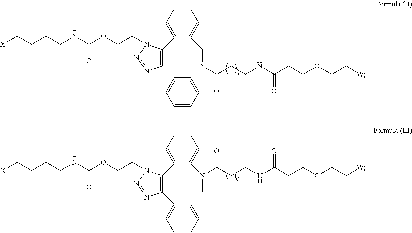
N1(CCOC(NCCCC[X])=O)N=NC2=C1C1=CC=CC=C1N(C(CCNC(CCOCC[W])=O)=O)CC1=CC=CC=C21.C12=CC=CC=C1C1=C(C3=CC=CC=C3CN2C(CCNC(CCOCC[W])=O)=O)N(CCOC(NCCCC[X])=O)N=N1
